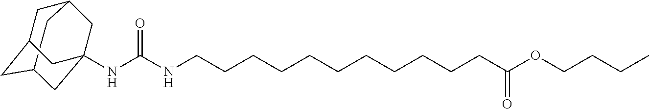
C12CC3CC(C1)CC(NC(NCCCCCCCCCCCC(OCCCC)=O)=O)(C3)C2
